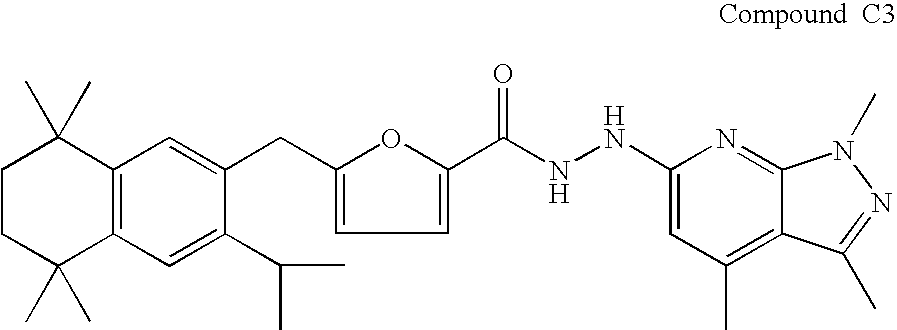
C1CC(C)(C)C2=C(C1(C)C)C=C(CC1=CC=C(C(NNC3=CC(C)=C4C(=N3)N(C)N=C4C)=O)O1)C(C(C)C)=C2
